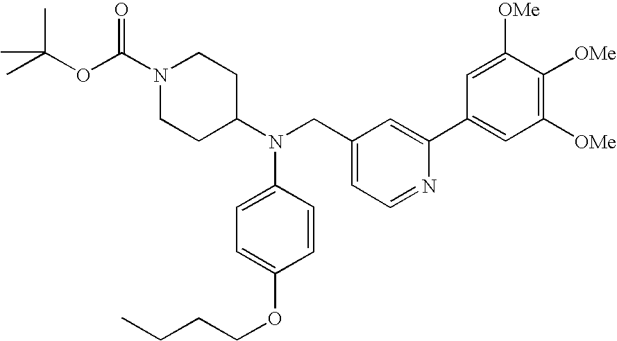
N1(C(OC(C)(C)C)=O)CCC(N(CC2=CC=NC(C3=CC([OMe])=C([OMe])C([OMe])=C3)=C2)C2=CC=C(OCCCC)C=C2)CC1
